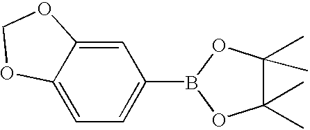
C1=C2C(=CC=C1B1OC(C)(C)C(C)(C)O1)OCO2
